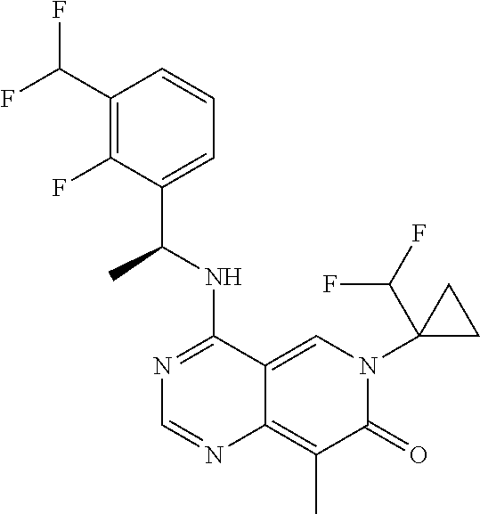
C12=CN(C3(C(F)F)CC3)C(=O)C(C)=C1N=CN=C2NC(C1=CC=CC(C(F)F)=C1F)C
